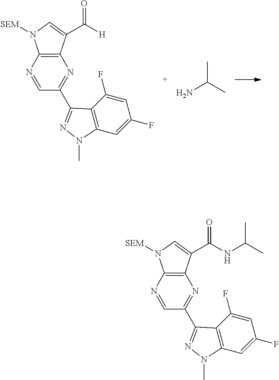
C1=NC2=C(N=C1C1=NN(C)C3=C1C(F)=CC(F)=C3)C(C([H])=O)=CN2[SEM].CC(N)C.C1=NC2=C(N=C1C1=NN(C)C3=C1C(F)=CC(F)=C3)C(C(NC(C)C)=O)=CN2[SEM]
